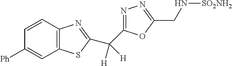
C12=C(C=CC([Ph])=C1)N=C(C([H])([H])C1=NN=C(CN[SO2NH2])O1)S2
